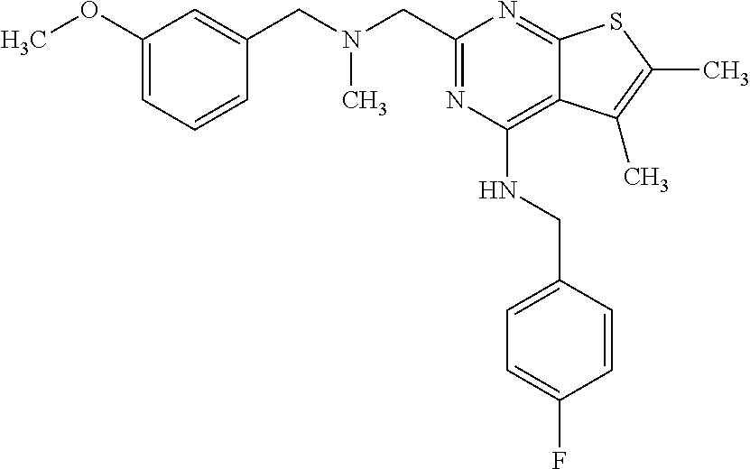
C1(OC)=CC=CC(CN(CC2=NC(NCC3=CC=C(F)C=C3)=C3C(=N2)SC(C)=C3C)C)=C1
